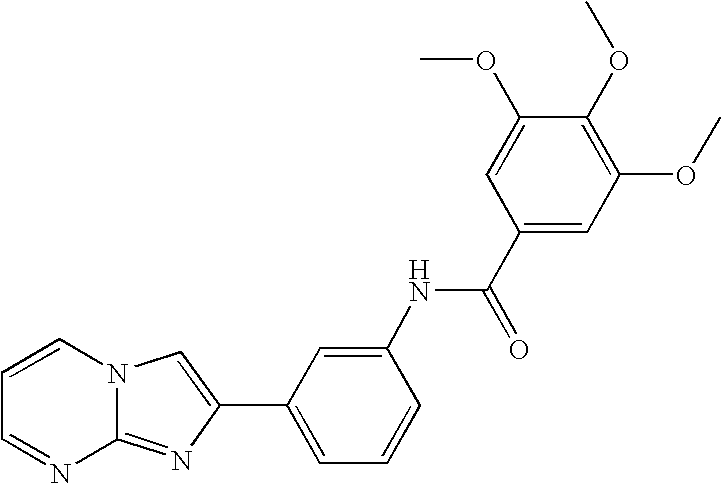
C1=CN2C(=NC(C3=CC=CC(NC(C4=CC(OC)=C(OC)C(OC)=C4)=O)=C3)=C2)N=C1
